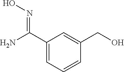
C1(C(N)=NO)=CC=CC(CO)=C1
